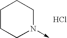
N1(->C)CCCCC1.Cl
